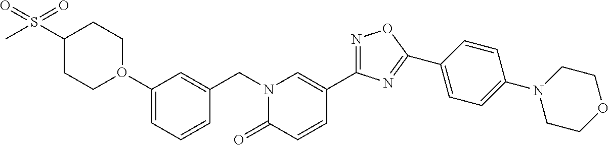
O1(C2=CC=CC(CN3C(=O)C=CC(C4=NOC(C5=CC=C(N6CCOCC6)C=C5)=N4)=C3)=C2)CCC(S(C)(=O)=O)CC1
